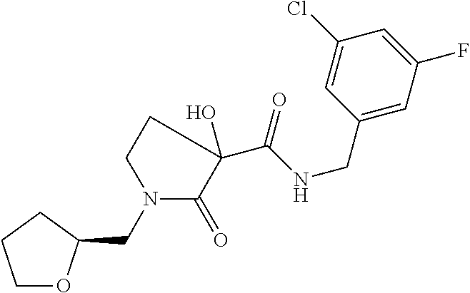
C1OC(CN2C(=O)C(C(NCC3=CC(F)=CC(Cl)=C3)=O)(O)CC2)CC1
